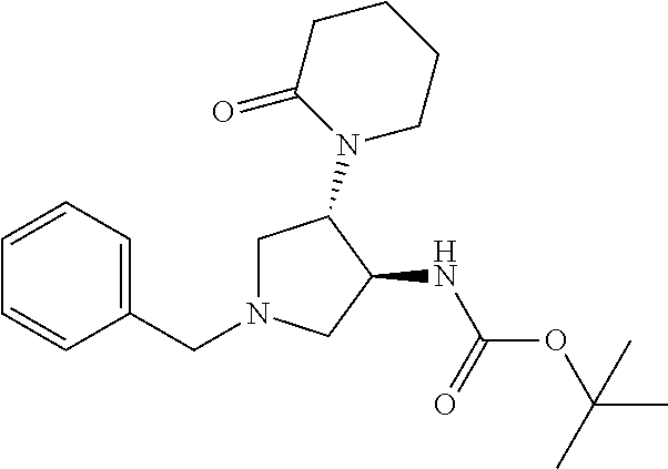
N1(CC2=CC=CC=C2)CC(N2CCCCC2=O)C(NC(OC(C)(C)C)=O)C1
